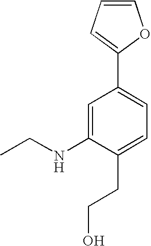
C1=C(NCC)C(CCO)=CC=C1C1=CC=CO1
